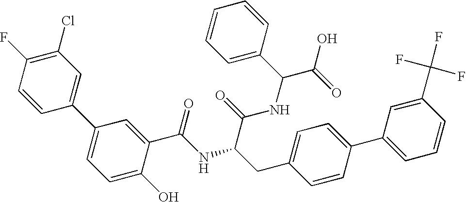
C1=CC(C2=CC=C(O)C(C(NC(C(NC(C3=CC=CC=C3)C(O)=O)=O)CC3=CC=C(C4=CC=CC(C(F)(F)F)=C4)C=C3)=O)=C2)=CC(Cl)=C1F
